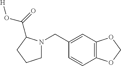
C1(CN2CCCC2C(O[H])=O)=CC2=C(C=C1)OCO2
